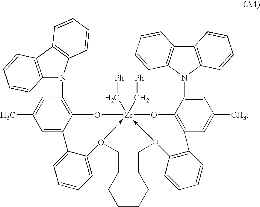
C1=C2C(=C(N3C4=C(C5=C3C=CC=C5)C=CC=C4)C=C1C)O[Zr]13(C[Ph])(C[Ph])-O(C4=CC=CC=C24)CC2CCCCC2CO->1C1=C(C=CC=C1)C1=C(O3)C(N2C3=C(C4=C2C=CC=C4)C=CC=C3)=CC(C)=C1
